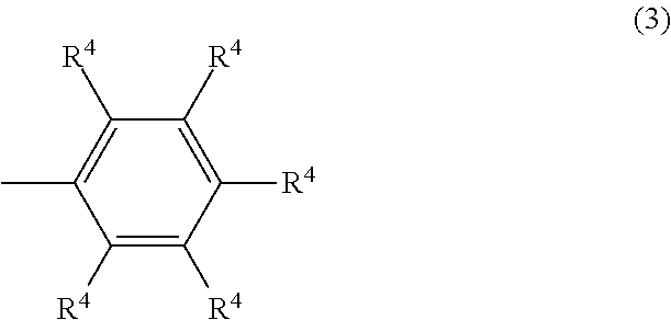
C1([R4])=C(C)C([R4])=C([R4])C([R4])=C1[R4]
